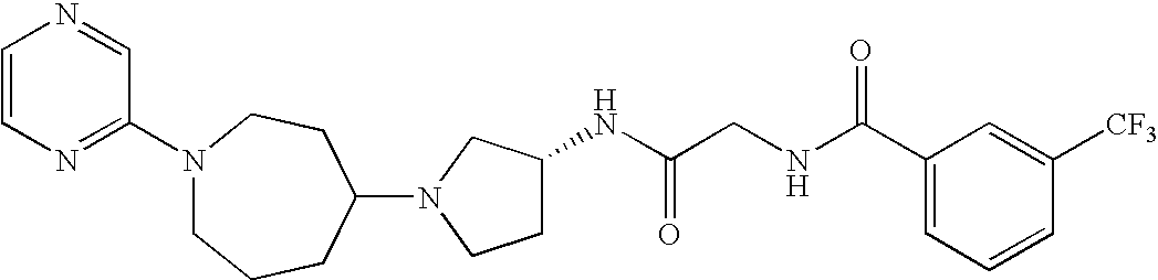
N1(C2CCN(C3=NC=CN=C3)CCC2)CCC(NC(CNC(C2=CC=CC([CF3])=C2)=O)=O)C1
